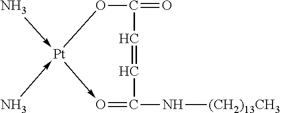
O1C(=O)C=CC(N[(CH2)13CH3])=O-[Pt]1(-N)-N
